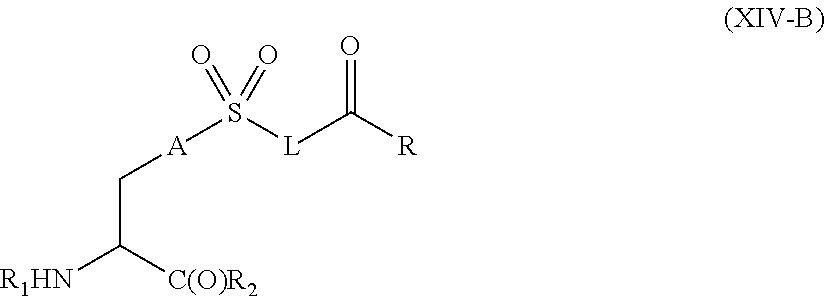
O=C([R])[L]S([A]CC([R1HN])[C(O)R2])(=O)=O
